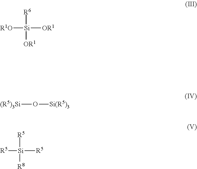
[R1O][Si]([OR1])([OR1])[R6].[(R5)3Si]O[Si(R5)3].[R5][Si]([R8])([R5])[R5]
